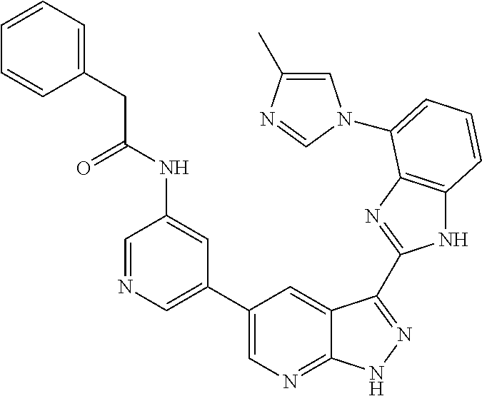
C1(C2=CN=CC(NC(CC3=CC=CC=C3)=O)=C2)=CN=C2C(=C1)C(C1=NC3=C(N1)C=CC=C3N1C=C(C)N=C1)=NN2
